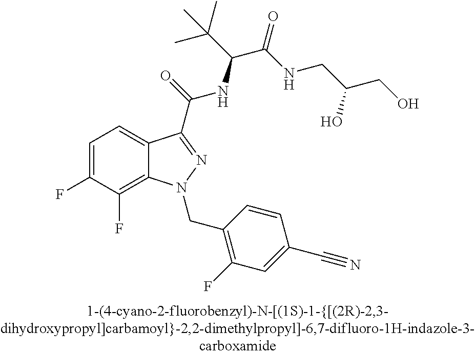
C1=C(F)C(F)=C2C(=C1)C(C(=O)NC(C(C)(C)C)C(=O)NCC(O)CO)=NN2CC1=C(F)C=C(C#N)C=C1
